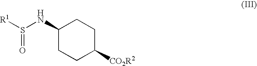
C1CC([CO2R2])CCC1NS([R1])=O
